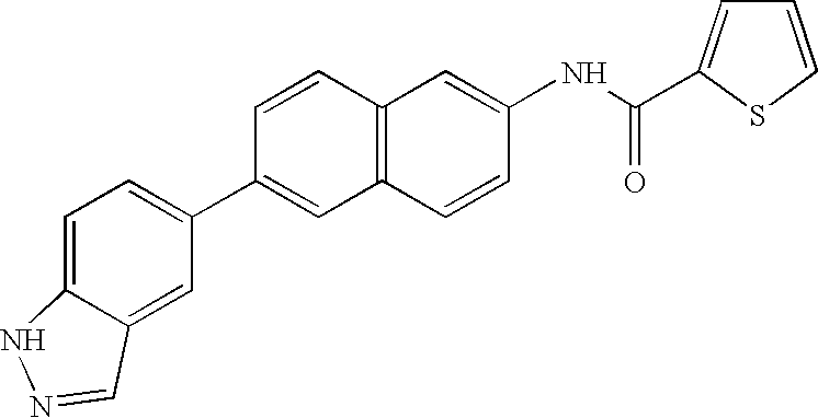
C1=CC2=C(C=C1C1=CC=C3C(=C1)C=NN3)C=CC(NC(=O)C1=CC=CS1)=C2
